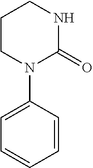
C1N(C2=CC=CC=C2)C(=O)NCC1
